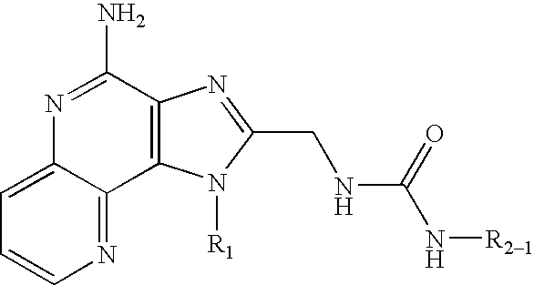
C1=C2C(=NC=C1)C1=C(C(N)=N2)N=C(CNC(N[R21])=O)N1[R1]
